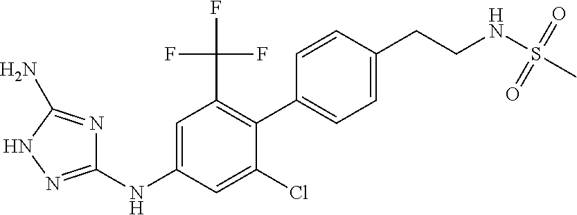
C1=C(Cl)C(C2=CC=C(CCNS(C)(=O)=O)C=C2)=C(C(F)(F)F)C=C1NC1=NNC(N)=N1
